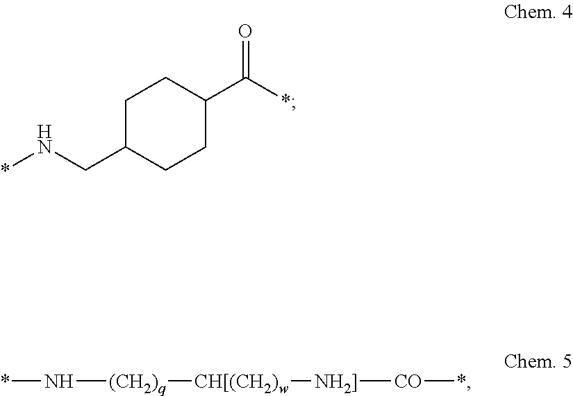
*NCC1CCC(C(*)=O)CC1.*N[(CH2)q][CH[(CH2)w][NH2]][CO]*
